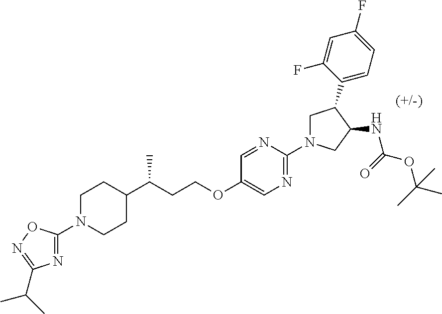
C1C(C2=CC=C(F)C=C2F)C(NC(OC(C)(C)C)=O)CN1C1=NC=C(OCCC(C2CCN(C3=NC(C(C)C)=NO3)CC2)C)C=N1
